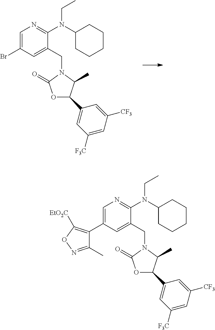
C1=C(Br)C=C(CN2C(=O)OC(C3=CC([F3C])=CC([CF3])=C3)C2C)C(N(C2CCCCC2)CC)=N1.C1=C(C2=C([EtO2C])ON=C2C)C=C(CN2C(=O)OC(C3=CC([F3C])=CC([CF3])=C3)C2C)C(N(C2CCCCC2)CC)=N1
